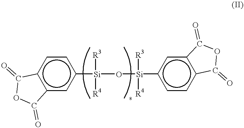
[Si]([R3])([R4])(O[Si]([R3])([R4])c1ccc2c(c1)C(=O)OC2=O)c1ccc2c(c1)C(=O)OC2=O
